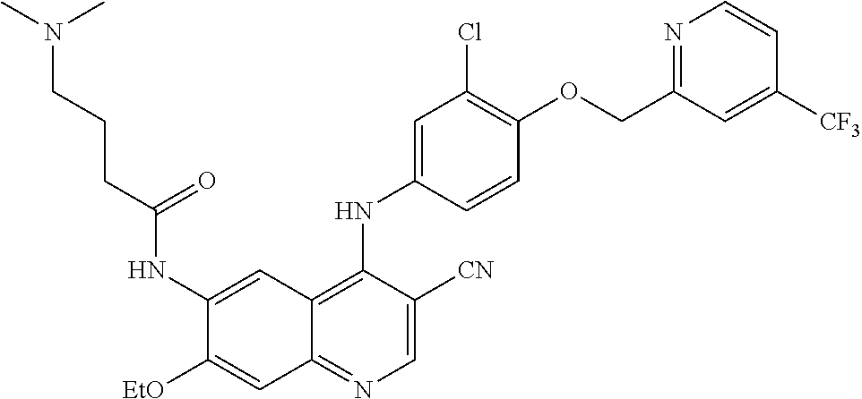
C1=C([CN])C(NC2=CC(Cl)=C(OCC3=NC=CC([CF3])=C3)C=C2)=C2C(=N1)C=C([EtO])C(NC(CCCN(C)C)=O)=C2
